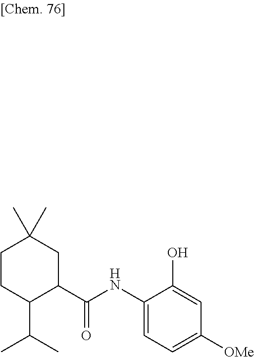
C1(NC(C2CC(C)(C)CCC2C(C)C)=O)=CC=C([OMe])C=C1O
